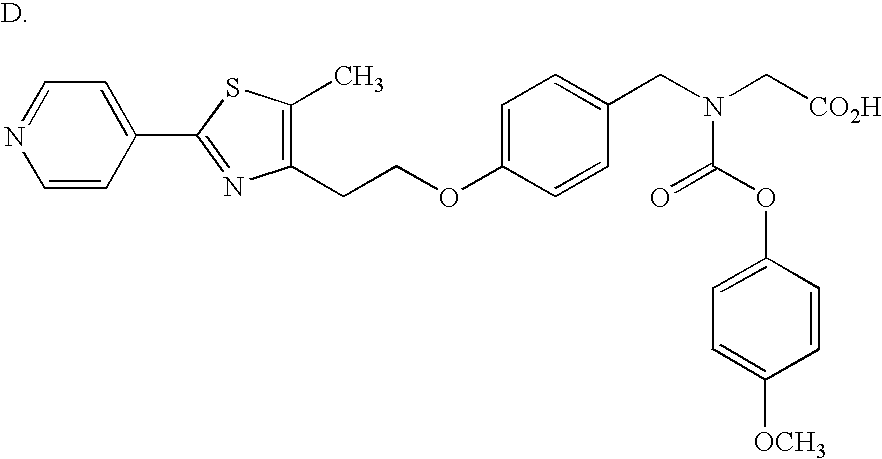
C1=CC(C2=NC(CCOC3=CC=C(CN(C[CO2H])C(OC4=CC=C([OCH3])C=C4)=O)C=C3)=C(C)S2)=CC=N1
